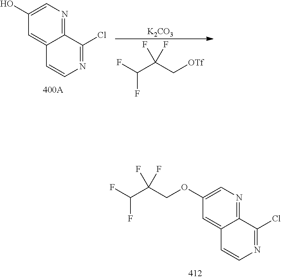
C12=NC=C(O)C=C1C=CN=C2Cl.[K2CO3].C(C(C[OTf])(F)F)(F)F.C12=NC=C(OCC(C(F)F)(F)F)C=C1C=CN=C2Cl
